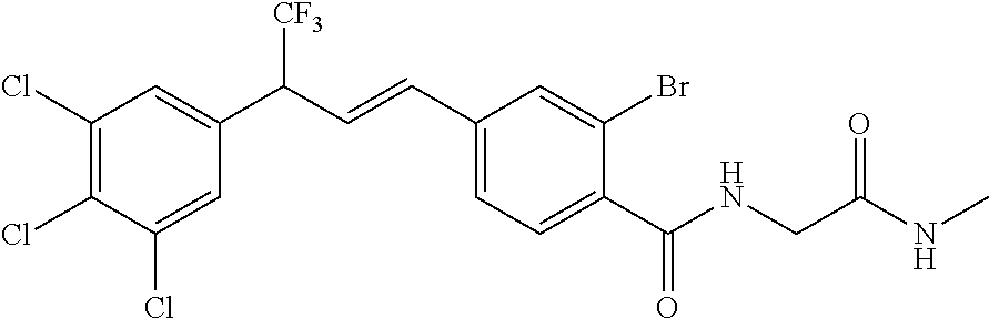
C1(Cl)=C(Cl)C(Cl)=CC(C(C=CC2=CC=C(C(NCC(NC)=O)=O)C(Br)=C2)[CF3])=C1
